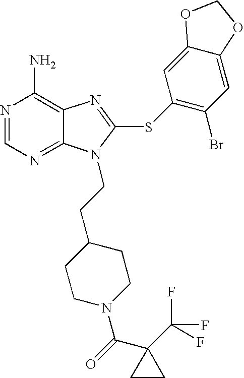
N1=CN=C2C(=C1N)N=C(SC1=C(Br)C=C3C(=C1)OCO3)N2CCC1CCN(C(=O)C2(C(F)(F)F)CC2)CC1
